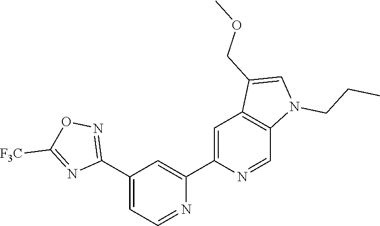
N1=CC=C(C2=NOC([F3C])=N2)C=C1C1=CC2=C(C=N1)N(CCC)C=C2COC
